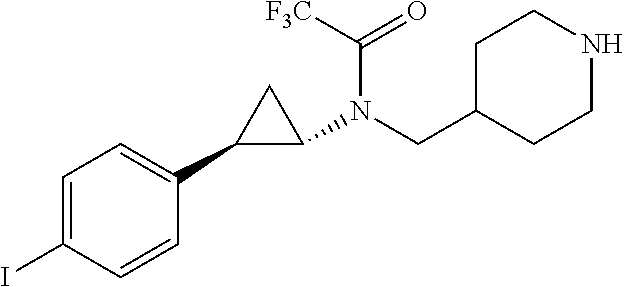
C1=C(I)C=CC(C2C(N(CC3CCNCC3)C([F3C])=O)C2)=C1
